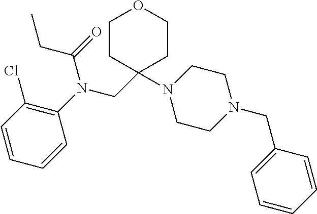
C1CC(CN(C2=C(Cl)C=CC=C2)C(=O)CC)(N2CCN(CC3=CC=CC=C3)CC2)CCO1
